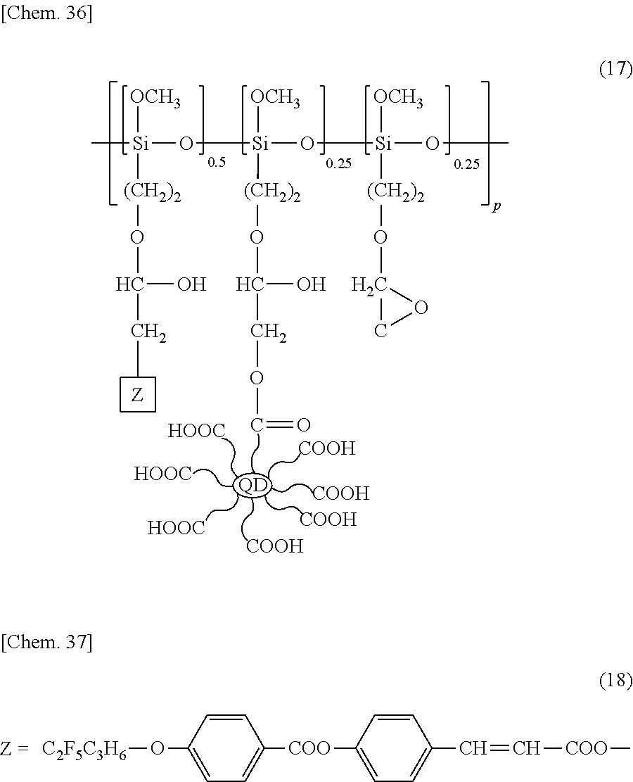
[Z].[QD].[COOH].[COOH].[COOH].[COOH].[HOOC].C[Si]([OCH3])([(CH2)2]OC(O)CC)O[Si]([OCH3])([(CH2)2]OC(O)COC=O)O[Si]([OCH3])([(CH2)2]OC1CO1)OC.[HOOC].[HOOC].C1=CC(O[C2F5C3H6])=CC=C1[COO]C1=CC=C(C=C[COO]C)C=C1
